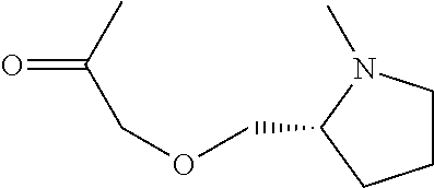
C1CN(C)C(COCC(=O)C)C1
